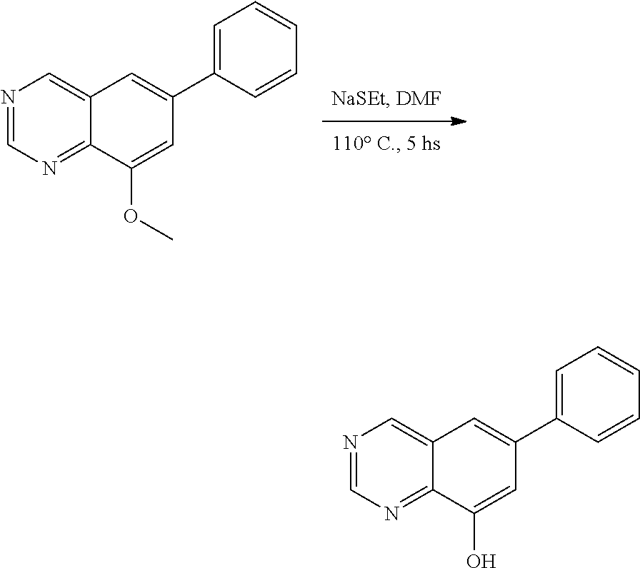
N1=CN=C2C(=C1)C=C(C1=CC=CC=C1)C=C2OC.N1=CN=C2C(=C1)C=C(C1=CC=CC=C1)C=C2O
